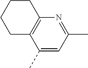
C1(C)=CC(C)=NC2=C1CCCC2
